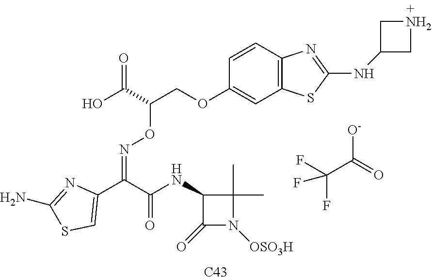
C12=C(C=CC(OCC(ON=C(C3=CSC(N)=N3)C(NC3C(=O)N([OSO3H])C3(C)C)=O)C(=O)O)=C1)N=C(NC1CNC1)S2.[C43].[O-]C(C(F)(F)F)=O
